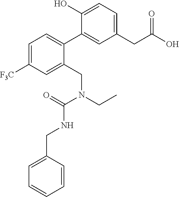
OC1=CC=C(CC(O)=O)C=C1C1=CC=C([F3C])C=C1CN(CC)C(=O)NCC1=CC=CC=C1
